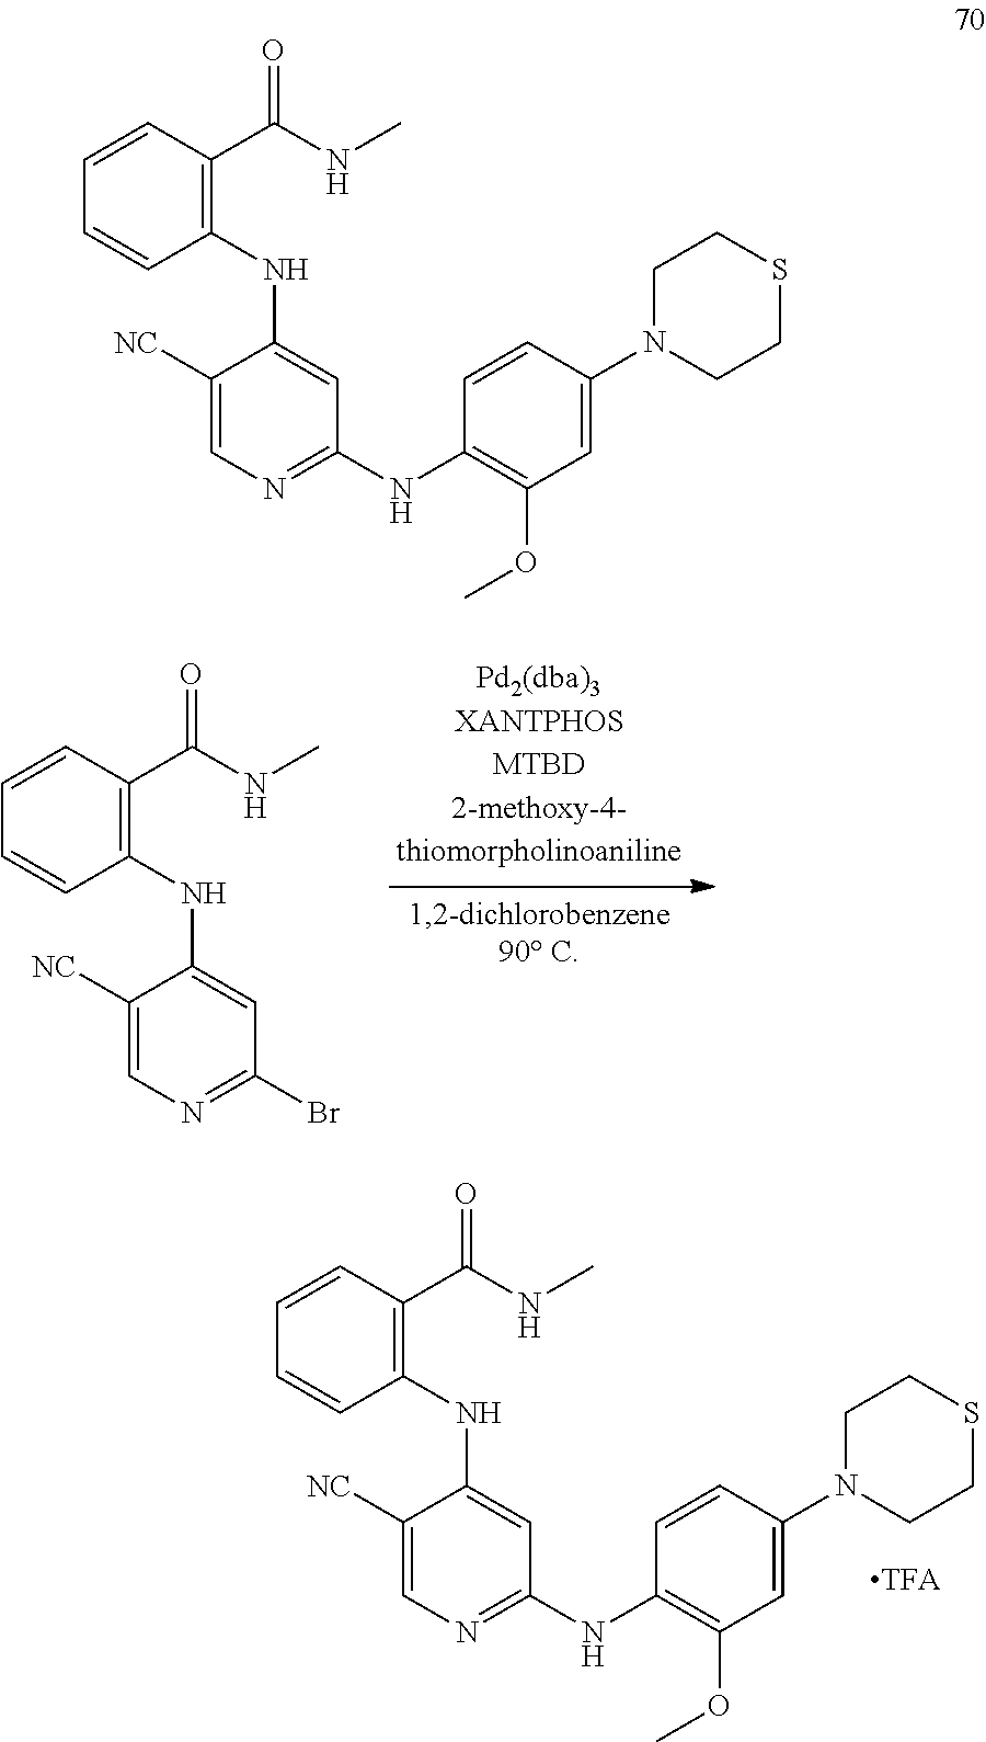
C1([NC])=CN=C(NC2=C(OC)C=C(N3CCSCC3)C=C2)C=C1NC1=C(C(NC)=O)C=CC=C1.C1([NC])=CN=C(Br)C=C1NC1=C(C(NC)=O)C=CC=C1.C1([NC])=CN=C(NC2=C(OC)C=C(N3CCSCC3)C=C2)C=C1NC1=C(C(NC)=O)C=CC=C1
